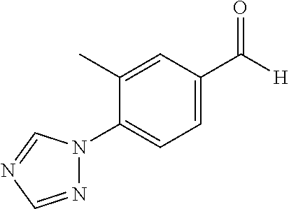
C1=C(C([H])=O)C=C(C)C(N2N=CN=C2)=C1
